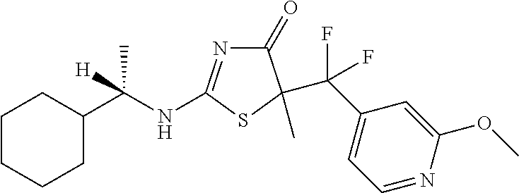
C1CCCC(C(NC2=NC(=O)C(C(C3=CC=NC(OC)=C3)(F)F)(C)S2)(C)[H])C1
